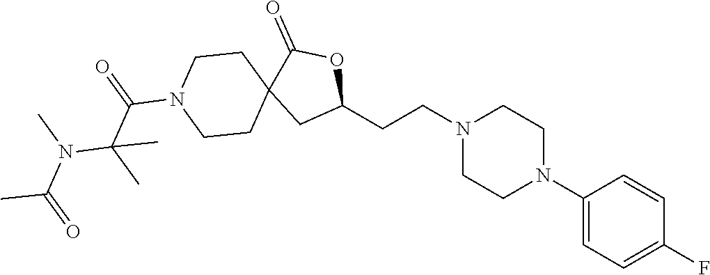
C1(N2CCN(CCC3OC(=O)C4(C3)CCN(C(C(N(C(C)=O)C)(C)C)=O)CC4)CC2)=CC=C(F)C=C1
